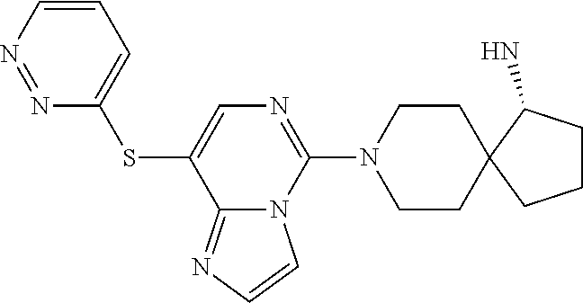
C12=NC=CN1C(N1CCC3(CC1)CCCC3N)=NC=C2SC1=CC=CN=N1
